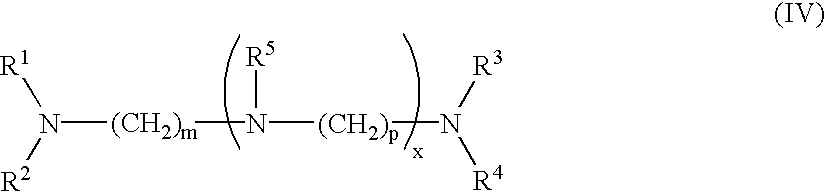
[(CH2)m](N([(CH2)p]N([R4])[R3])[R5])N([R1])[R2]
